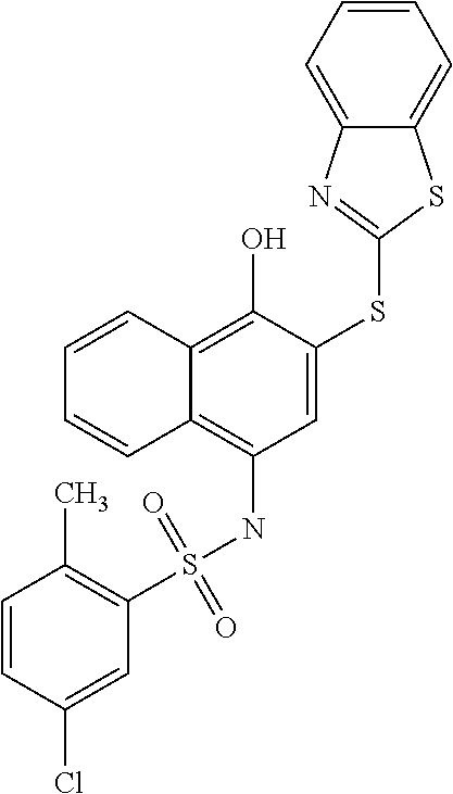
C1=CC2=C(O)C(SC3=NC4=CC=CC=C4S3)=CC(NS(=O)(=O)C3=C(C)C=CC(Cl)=C3)=C2C=C1
